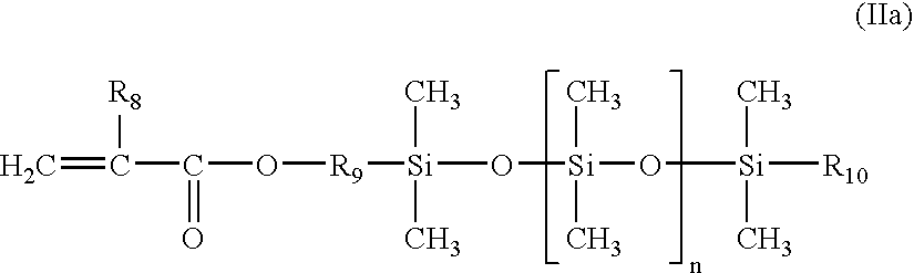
C(=C)(C(O[R9][Si](O[Si](O[Si](C)(C)[R10])(C)C)(C)C)=O)[R8]
